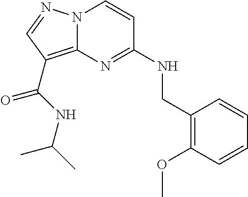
N12C(=C(C(NC(C)C)=O)C=N1)N=C(NCC1=C(OC)C=CC=C1)C=C2
